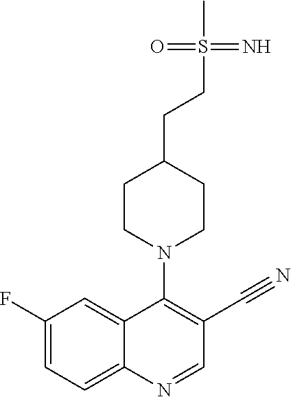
C1(F)=CC=C2C(=C1)C(N1CCC(CCS(C)(=N)=O)CC1)=C(C#N)C=N2
